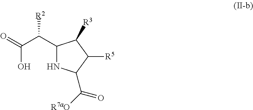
C1(C(C(O)=O)[R2])NC(C([R7aO])=O)C([R5])C1[R3]
